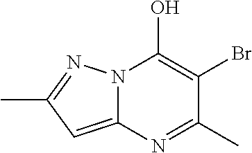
C12=CC(C)=NN1C(O)=C(Br)C(C)=N2
